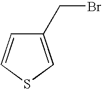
C1(CBr)=CSC=C1
